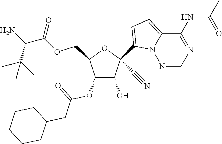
C1(O)C(OC(=O)CC2CCCCC2)C(COC(=O)C(N)C(C)(C)C)OC1(C1=CC=C2N1N=CN=C2NC(C)=O)C#N
